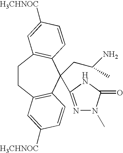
C1CC2=C(C(CC(N)C)(C3=NN(C)C(=O)N3)C3=C1C=C([H3CHNOC])C=C3)C=CC([H3CHNOC])=C2
